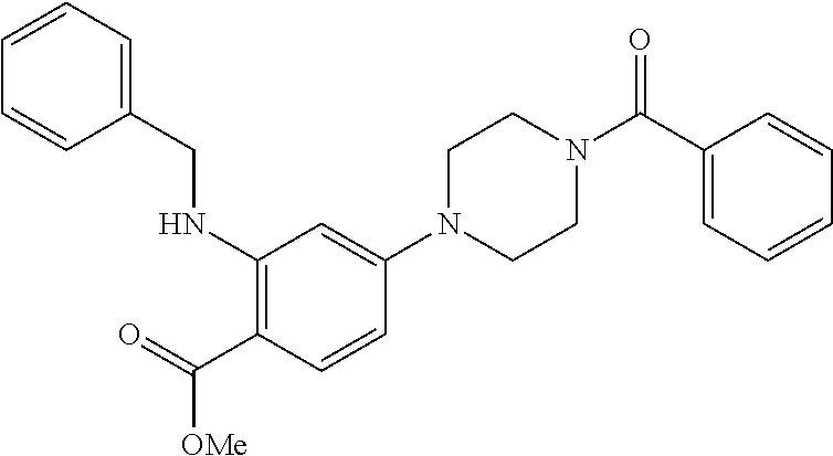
C1N(C2=CC(NCC3=CC=CC=C3)=C(C(=O)[OMe])C=C2)CCN(C(C2=CC=CC=C2)=O)C1
